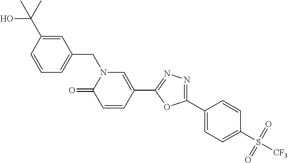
C1(C2=CC=C(S([CF3])(=O)=O)C=C2)=NN=C(C2=CN(CC3=CC=CC(C(O)(C)C)=C3)C(=O)C=C2)O1
